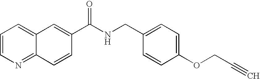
C1=C2C(=NC=C1)C=CC(C(NCC1=CC=C(OCC#C)C=C1)=O)=C2
